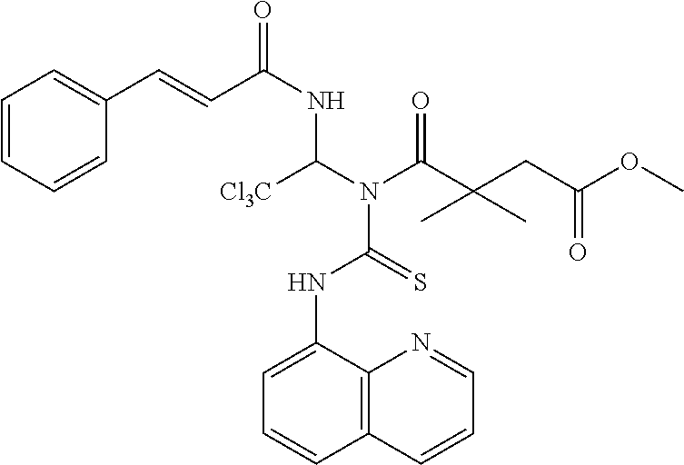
C1=C(NC(N(C(NC(C=CC2=CC=CC=C2)=O)[Cl3C])C(C(CC(=O)OC)(C)C)=O)=S)C2=C(C=CC=N2)C=C1
